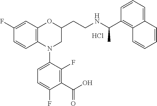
Cl.C1(F)=CC2=C(C=C1)N(C1=CC=C(F)C(C(O)=O)=C1F)CC(CCNC(C1=C3C(=CC=C1)C=CC=C3)C)O2
